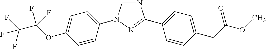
C1=C(OC(C(F)(F)F)(F)F)C=CC(N2C=NC(C3=CC=C(CC(OC)=O)C=C3)=N2)=C1
